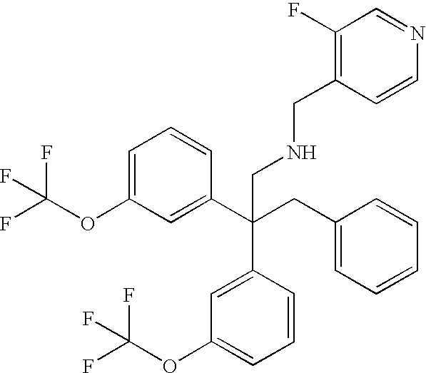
C1=C(OC(F)(F)F)C=C(C(CC2=CC=CC=C2)(CNCC2=C(F)C=NC=C2)C2=CC(OC(F)(F)F)=CC=C2)C=C1
